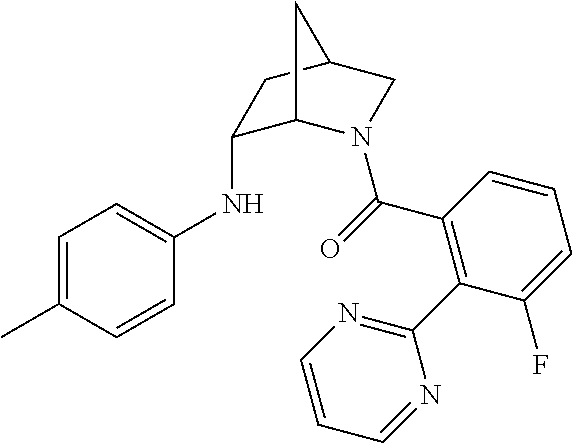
C1(NC2=CC=C(C)C=C2)C2N(C(=O)C3=C(C4=NC=CC=N4)C(F)=CC=C3)CC(C1)C2
